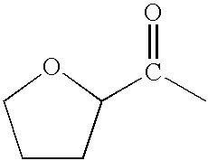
C1CC(C(C)=O)OC1
